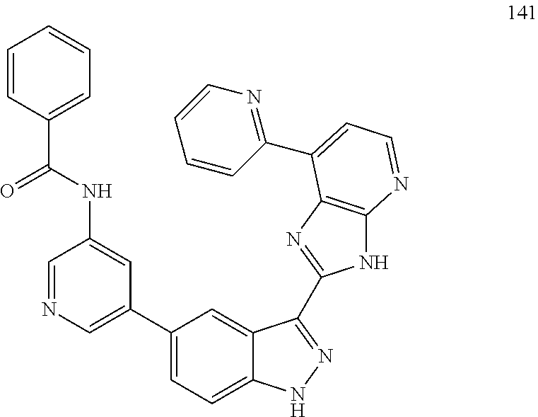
C1=NC=C(C2=CC=C3C(=C2)C(C2=NC4=C(N2)N=CC=C4C2=NC=CC=C2)=NN3)C=C1NC(C1=CC=CC=C1)=O
